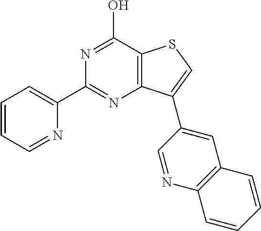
C1=CC=NC(C2=NC3=C(C(O)=N2)SC=C3C2=CC3=C(N=C2)C=CC=C3)=C1
